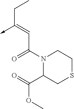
C(C(N1C(C(=O)OC)CSCC1)=O)=C(CC)->C
